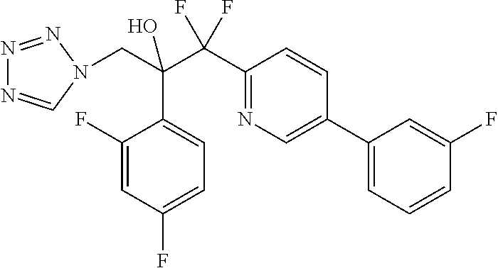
C1(F)=CC(F)=CC=C1C(C(C1=NC=C(C2=CC=CC(F)=C2)C=C1)(F)F)(CN1C=NN=N1)O
